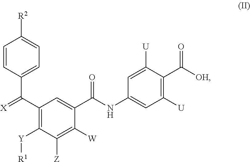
C1(C(=[X])C2=CC=C([R2])C=C2)=C([Y][R1])C([Z])=C([W])C(C(NC2=CC([U])=C(C([OH])=O)C([U])=C2)=O)=C1
